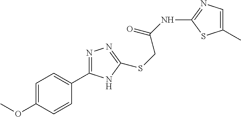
N(C(=O)CSC1=NN=C(C2=CC=C(OC)C=C2)N1)C1=NC=C(C)S1
